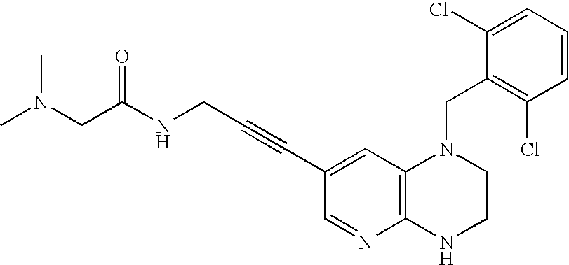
C1(Cl)=CC=CC(Cl)=C1CN1C2=C(NCC1)N=CC(C#CCNC(CN(C)C)=O)=C2
